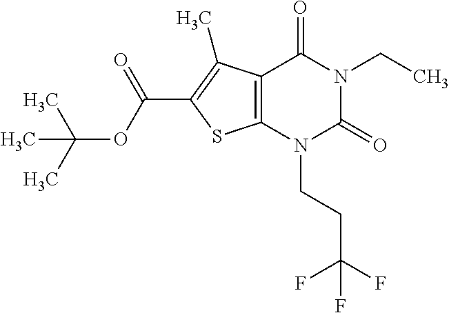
C12=C(N(CCC(F)(F)F)C(=O)N(CC)C1=O)SC(C(OC(C)(C)C)=O)=C2C
